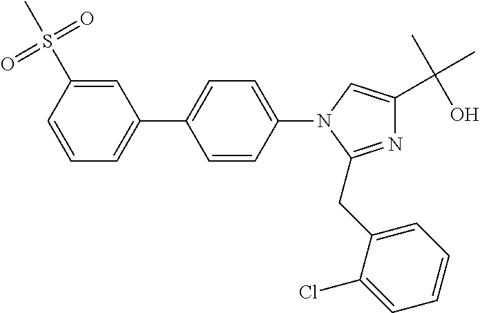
C1(C2=CC=CC(S(C)(=O)=O)=C2)=CC=C(N2C(CC3=CC=CC=C3Cl)=NC(C(C)(O)C)=C2)C=C1
